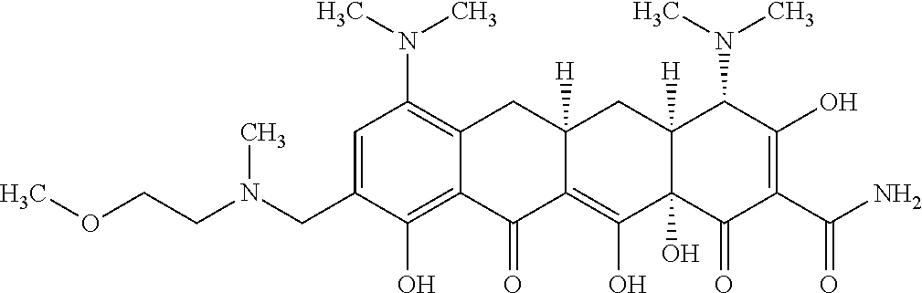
C1=C(CN(CCOC)C)C(O)=C2C(=C1N(C)C)CC1([H])C(=C(O)C3(O)C([H])(C1)C(N(C)C)C(O)=C(C(N)=O)C3=O)C2=O
